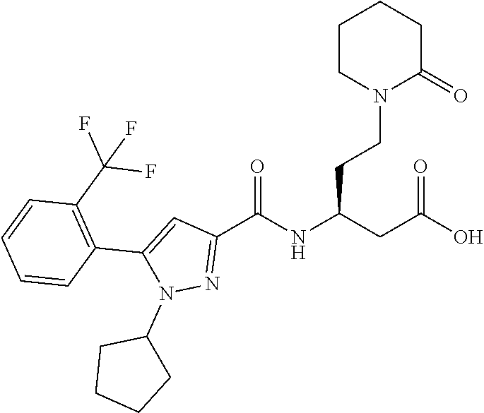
C1CN(CCC(NC(C2=NN(C3CCCC3)C(C3=C(C(F)(F)F)C=CC=C3)=C2)=O)CC(O)=O)C(=O)CC1
